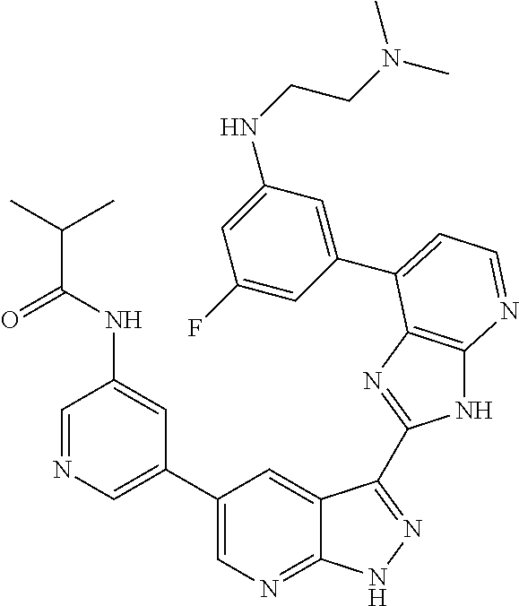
C1=NC=C(C2=CN=C3C(=C2)C(C2=NC4=C(N2)N=CC=C4C2=CC(NCCN(C)C)=CC(F)=C2)=NN3)C=C1NC(C(C)C)=O
